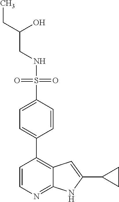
C(NS(=O)(=O)C1=CC=C(C2=C3C(=NC=C2)NC(C2CC2)=C3)C=C1)C(CC)O
